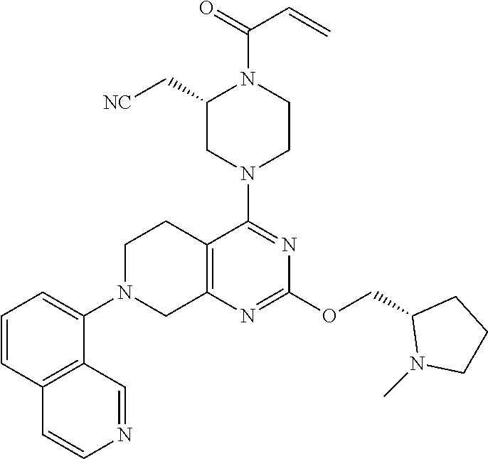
C12=C(N=C(OCC3N(C)CCC3)N=C1N1CCN(C(C=C)=O)C(C[NC])C1)CN(C1=CC=CC3=C1C=NC=C3)CC2
